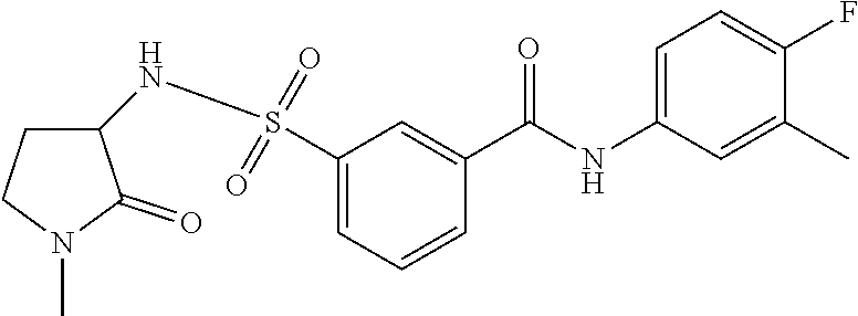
C1(S(=O)(=O)NC2CCN(C)C2=O)=CC=CC(C(NC2=CC=C(F)C(C)=C2)=O)=C1
